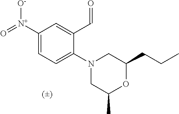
C1([N+](=O)[O-])=CC=C(N2CC(C)OC(CCC)C2)C(C=O)=C1
